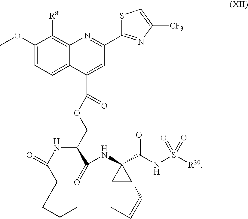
C1(COC(C2=CC(C3=NC([CF3])=CS3)=NC3=C([R8])C(OC)=CC=C32)=O)NC(=O)CCCCCC=CC2C(C(NS([R30])(=O)=O)=O)(NC1=O)C2
